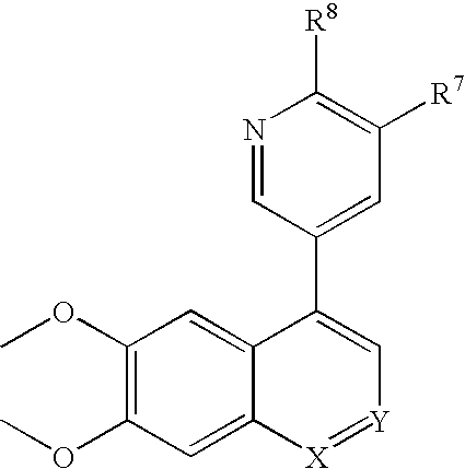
C1(OC)=C(OC)C=C2C(=C1)C(C1=CC([R7])=C([R8])N=C1)=C[Y]=[X]2
